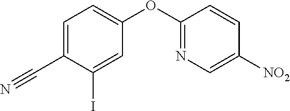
C1=C(I)C(C#N)=CC=C1OC1=NC=C([NO2])C=C1
